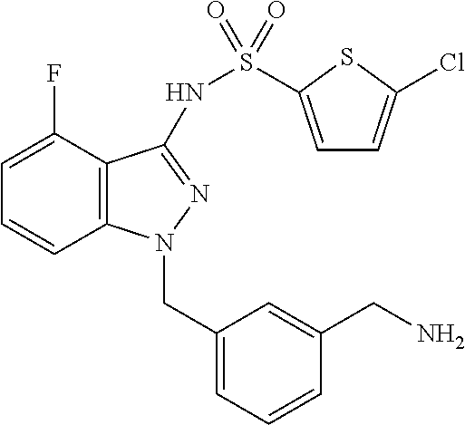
C12=C(C(F)=CC=C1)C(NS(=O)(=O)C1=CC=C(Cl)S1)=NN2CC1=CC=CC(CN)=C1
